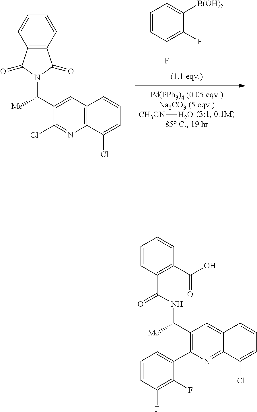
C12=C(C=CC=C1Cl)C=C(C(N1C(=O)C3=C(C1=O)C=CC=C3)[Me])C(Cl)=N2.[CH3CN]O.C1=CC(F)=C(F)C([B(OH)2])=C1.C12=NC(C3=CC=CC(F)=C3F)=C(C(NC(=O)C3=C(C(=O)O)C=CC=C3)[Me])C=C1C=CC=C2Cl
